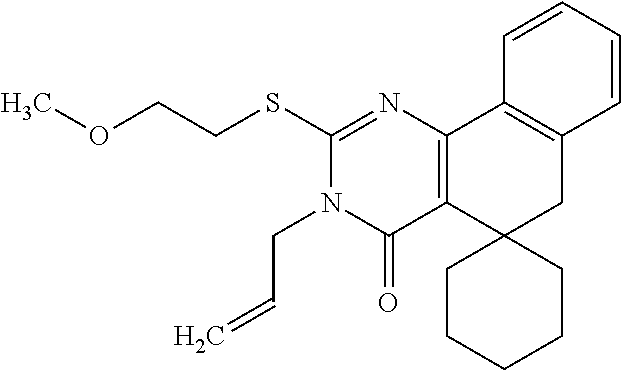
C1(SCCOC)=NC2=C(C(=O)N1CC=C)C1(CC3=C2C=CC=C3)CCCCC1
